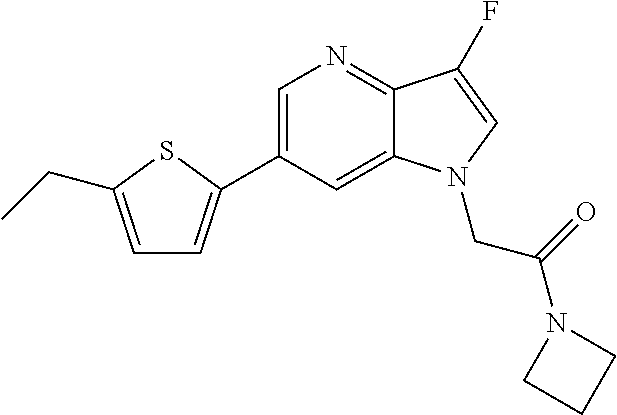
C1=C(C2=CC=C(CC)S2)C=C2C(=N1)C(F)=CN2CC(N1CCC1)=O
